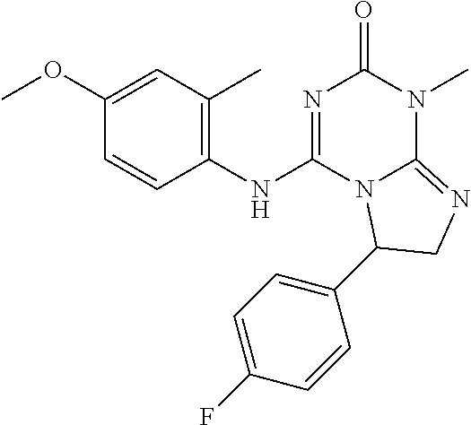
C1(OC)=CC(C)=C(NC2=NC(=O)N(C)C3=NCC(C4=CC=C(F)C=C4)N23)C=C1
